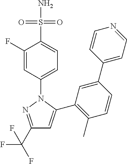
C1(C(F)(F)F)=NN(C2=CC=C(S(N)(=O)=O)C(F)=C2)C(C2=C(C)C=CC(C3=CC=NC=C3)=C2)=C1
